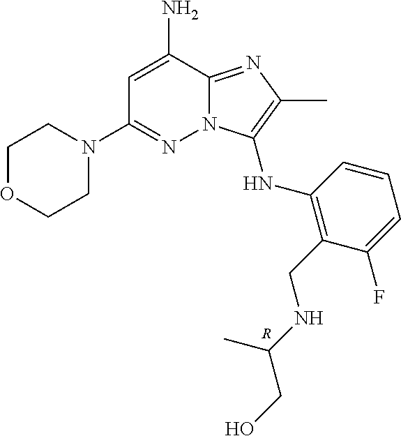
NC1=CC(N2CCOCC2)=NN2C1=NC(C)=C2NC1=C(CNC(C)CO)C(F)=CC=C1.[R]
